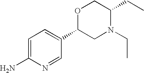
C1=C(N)N=CC(C2CN(CC)C(CC)CO2)=C1
